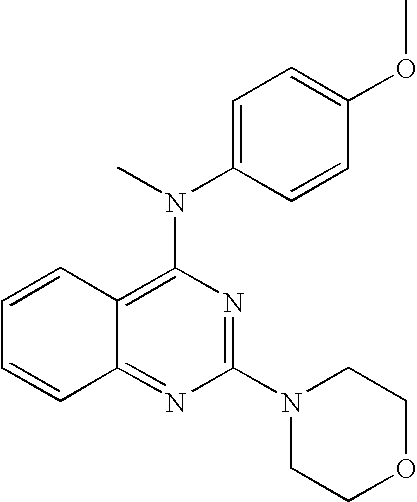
N(C1=C2C(=NC(N3CCOCC3)=N1)C=CC=C2)(C)C1=CC=C(OC)C=C1
